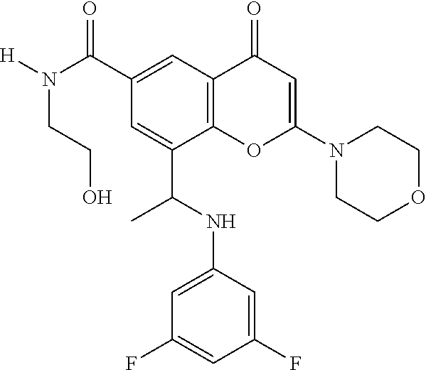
C1(C(=O)N([H])CCO)=CC2=C(C(C(NC3=CC(F)=CC(F)=C3)C)=C1)OC(N1CCOCC1)=CC2=O
